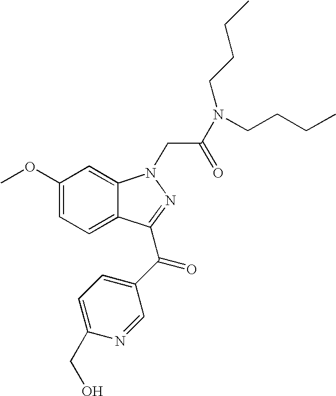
C1(OC)=CC=C2C(=C1)N(CC(N(CCCC)CCCC)=O)N=C2C(C1=CC=C(CO)N=C1)=O
